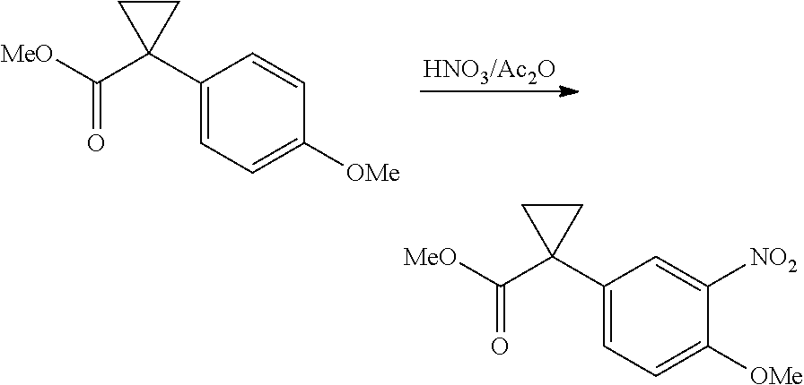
[HNO3/Ac2O].C1(C2(C([MeO])=O)CC2)=CC=C([OMe])C=C1.C1(C2(C([MeO])=O)CC2)=CC=C([OMe])C([NO2])=C1
